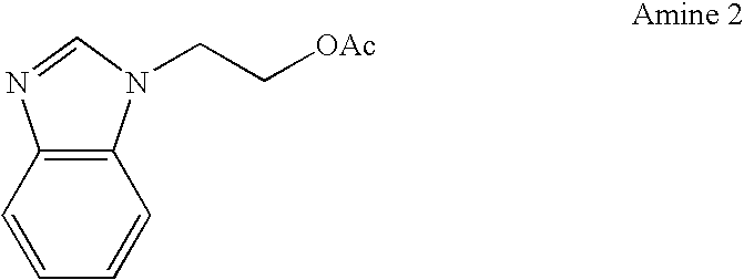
C12=C(C=CC=C1)N=CN2CC[OAc]
